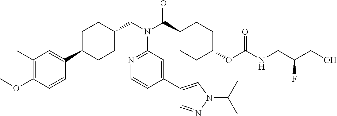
C1(C)=C(OC)C=CC(C2CCC(CN(C(C3CCC(OC(NCC(CO)F)=O)CC3)=O)C3=NC=CC(C4=CN(C(C)C)N=C4)=C3)CC2)=C1
